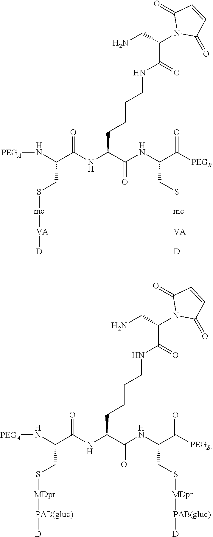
[PEGA]NC(C(NC(C(=O)NC(CS[mc][VA][D])C(=O)[PEGB])CCCCNC(=O)C(N1C(=O)C=CC1=O)CN)=O)CS[mc][VA][D].[PEGA]NC(C(NC(C(=O)NC(CS[MDpr][PAB(gluc)][D])C(=O)[PEGB])CCCCNC(=O)C(N1C(=O)C=CC1=O)CN)=O)CS[MDpr][PAB(gluc)][D]
